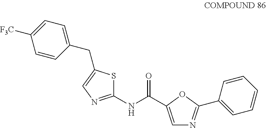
C1=C(C(NC2=NC=C(CC3=CC=C([F3C])C=C3)S2)=O)OC(C2=CC=CC=C2)=N1
